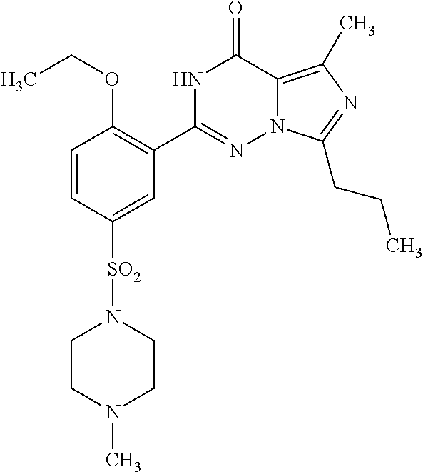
C1=CC([SO2]N2CCN(C)CC2)=CC(C2=NN3C(=C(C)N=C3CCC)C(=O)N2)=C1OCC
